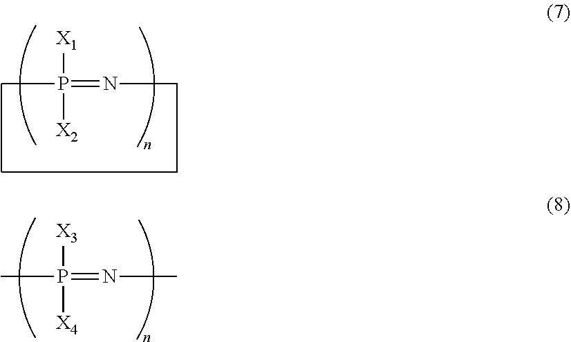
[X1]P([X2])(=NC)C.[X3]P([X4])(=NC)C
